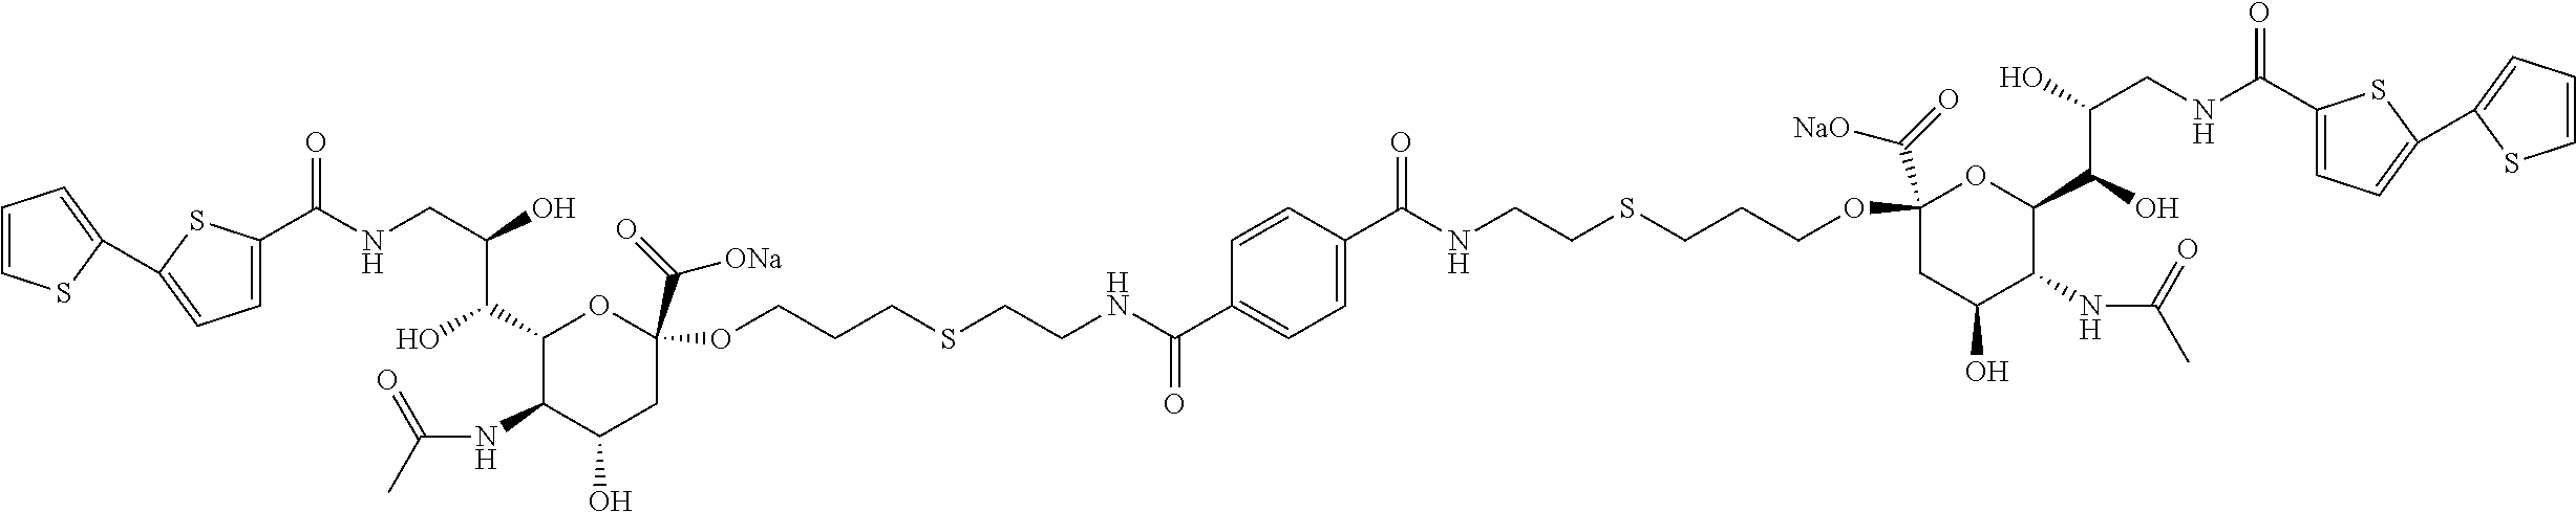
C(NCC(O)C(C1C(NC(C)=O)C(O)CC(C(=O)[ONa])(OCCCSCCNC(C2=CC=C(C(NCCSCCCOC3(C(=O)[NaO])CC(O)C(NC(C)=O)C(C(O)C(O)CNC(C4=CC=C(C5=CC=CS5)S4)=O)O3)=O)C=C2)=O)O1)O)(=O)C1=CC=C(C2=CC=CS2)S1
